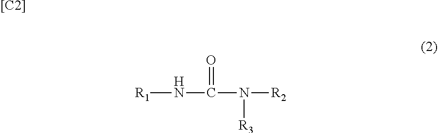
[R1]NC(N([R2])[R3])=O.[[C2]]
